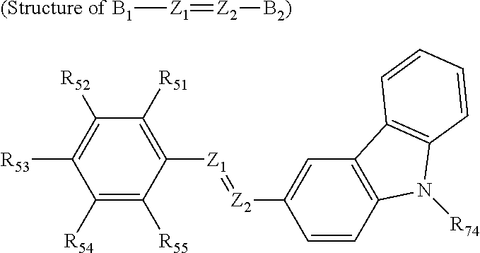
[(Structure of B1][Z1]=[Z2][B2)].C1([R54])=C([R55])C([Z1]=[Z2]C2=CC3=C(C=C2)N([R74])C2=C3C=CC=C2)=C([R51])C([R52])=C1[R53]
